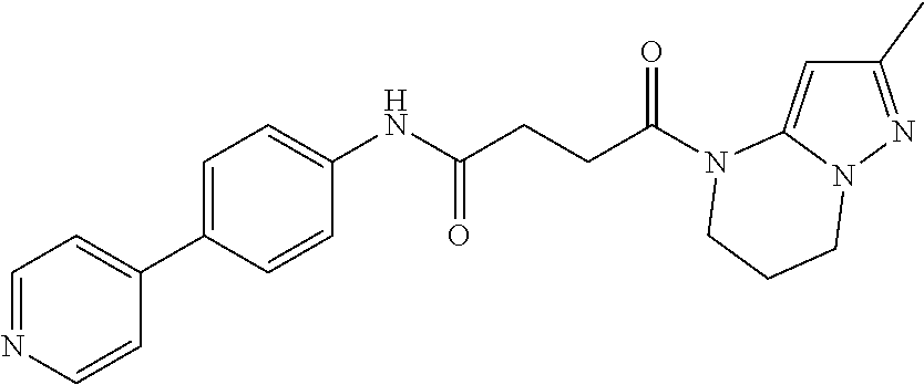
C1(C)=NN2C(=C1)N(C(CCC(NC1=CC=C(C3=CC=NC=C3)C=C1)=O)=O)CCC2
